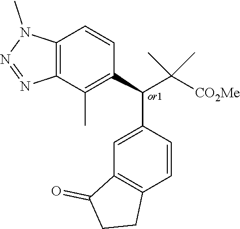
C12=C(C=CC(C(C([CO2Me])(C)C)C3=C(C)C4=C(C=C3)N(C)N=N4)=C1)CCC2=O
